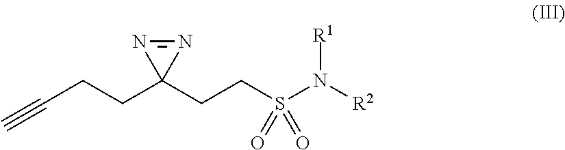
N1=NC1(CCS(N([R2])[R1])(=O)=O)CCC#C
